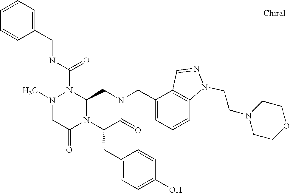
N(C(N1N(C)CC(=O)N2C1CN(CC1=CC=CC3=C1C=NN3CCN1CCOCC1)C(=O)C2CC1=CC=C(O)C=C1)=O)CC1=CC=CC=C1
